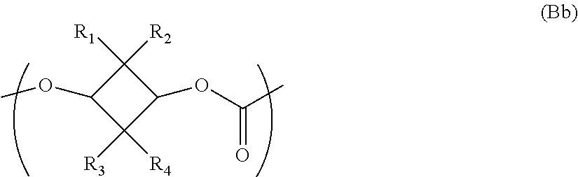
C1(OC)C([R3])([R4])C(OC(=O)C)C1([R1])[R2]
